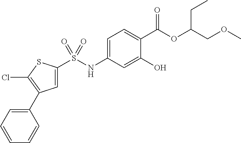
C1=C(NS(C2=CC(C3=CC=CC=C3)=C(Cl)S2)(=O)=O)C=C(O)C(C(OC(COC)CC)=O)=C1
